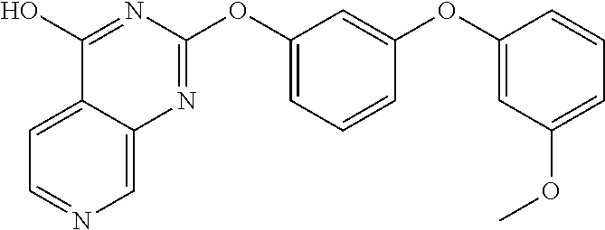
C1=C2C(=CN=C1)N=C(OC1=CC=CC(OC3=CC(OC)=CC=C3)=C1)N=C2O
